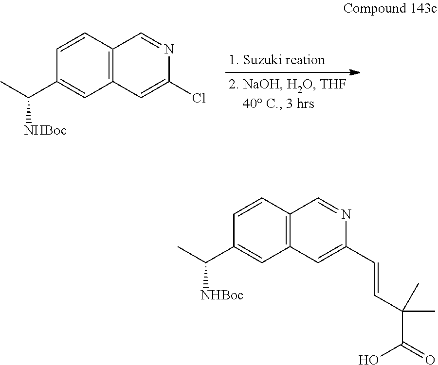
C1=CC2=C(C=C1C(C)[NHBoc])C=C(C=CC(C(=O)O)(C)C)N=C2.C1=CC2=C(C=C1C(C)[NHBoc])C=C(Cl)N=C2
